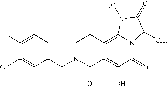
C1N(CC2=CC=C(F)C(Cl)=C2)C(=O)C2=C(O)C(=O)N3C(=C2C1)N(C)C(=O)C3C
